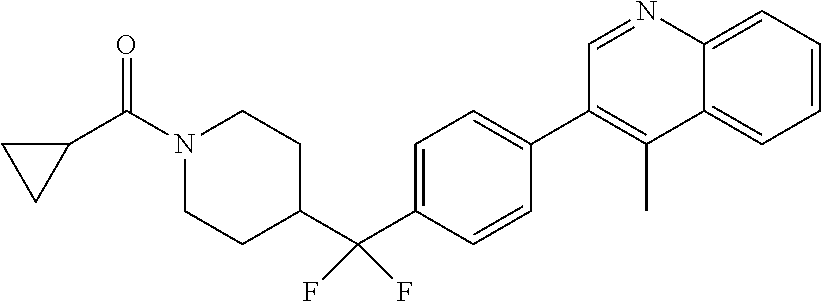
C1=C(C(C2CCN(C(C3CC3)=O)CC2)(F)F)C=CC(C2=C(C)C3=CC=CC=C3N=C2)=C1
